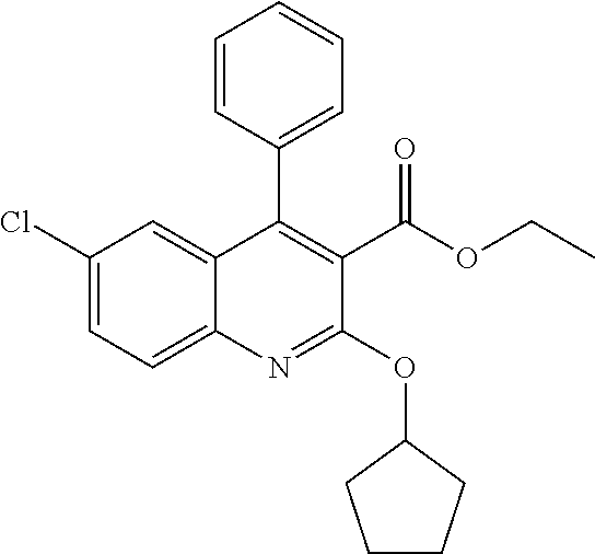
C1(Cl)=CC=C2C(=C1)C(C1=CC=CC=C1)=C(C(OCC)=O)C(OC1CCCC1)=N2
